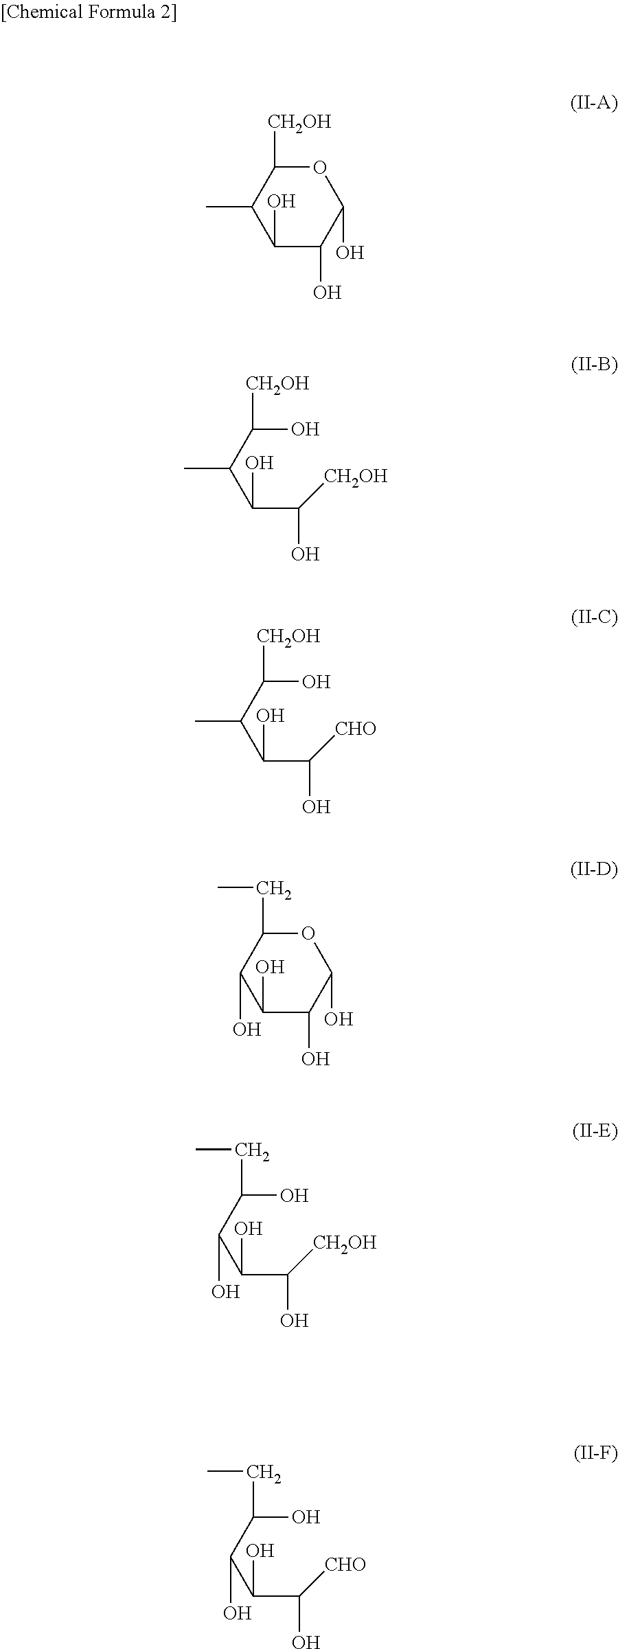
O1C([CH2OH])C(C)C(O)C(O)C1O.OC(C(C(C([CH2OH])O)O)C)[CH2OH].OC(C(C(C([CHO])O)O)C)[CH2OH].O1C(CC)C(O)C(O)C(O)C1O.OC(C(C(C([CH2OH])O)O)O)CC.OC(C(C(C([CHO])O)O)O)CC
